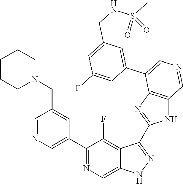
C1(C2=CN=CC(CN3CCCCC3)=C2)=NC=C2C(=C1F)C(C1=NC3=C(N1)C=NC=C3C1=CC(CNS(C)(=O)=O)=CC(F)=C1)=NN2
